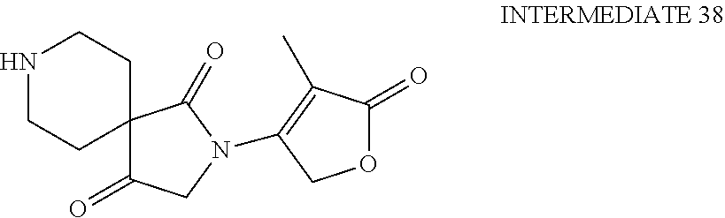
N1CCC2(CC1)C(=O)CN(C1=C(C)C(=O)OC1)C2=O
